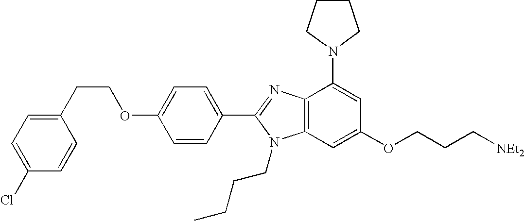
C1(C2=CC=C(OCCC3=CC=C(Cl)C=C3)C=C2)=NC2=C(N1CCCC)C=C(OCCC[NEt2])C=C2N1CCCC1
